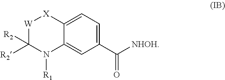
[W]1C([R2])([R2])N([R1])C2=CC(C([NHOH])=O)=CC=C2[X]1
